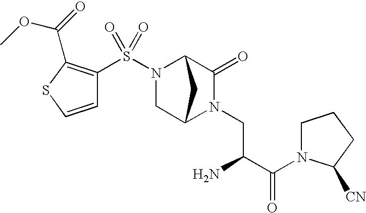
C1(S(=O)(=O)N2CC3N(CC(C(N4C([CN])CCC4)=O)N)C(=O)C2C3)=C(C(=O)OC)SC=C1
